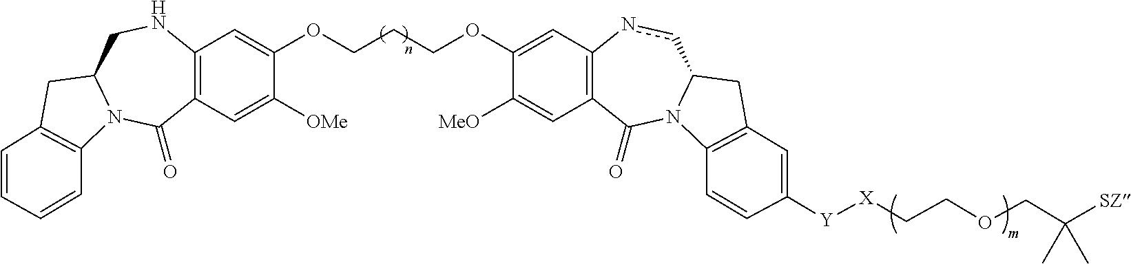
C12=C(C=C([OMe])C(OCCCOC3=CC4=C(C=C3[MeO])C(=O)N3C(cn4)CC4=C3C=CC([Y][X]CCOCC([SZ])(C)C)=C4)=C1)C(=O)N1C(CN2)CC2=C1C=CC=C2
